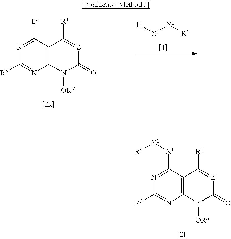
C12=C(C([Le])=NC([R3])=N1)C([R1])=[Z]C(=O)N2[ORa].[H][X1][Y1][R4].C12=C(C([X1][Y1][R4])=NC([R3])=N1)C([R1])=[Z]C(=O)N2[ORa]
